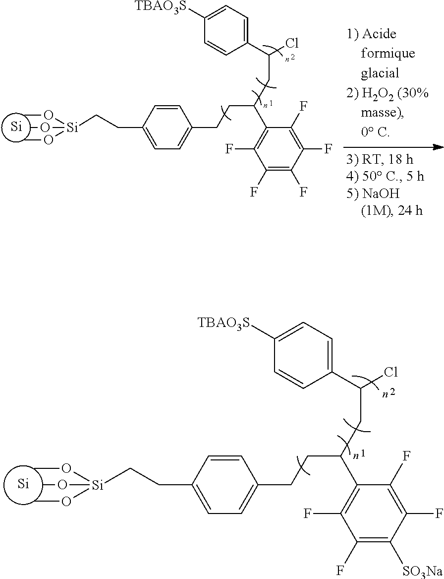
[Si].O([Si](OC)(OC)CCC1=CC=C(CCC(CC(Cl)C2=CC=C([TBAO3S])C=C2)C2=C(F)C(F)=C([SO3Na])C(F)=C2F)C=C1)C.[Si].O([Si](OC)(OC)CCC1=CC=C(CCC(CC(Cl)C2=CC=C([TBAO3S])C=C2)C2=C(F)C(F)=C(F)C(F)=C2F)C=C1)C
